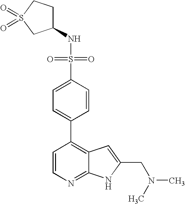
C1=CN=C2C(=C1C1=CC=C(S(=O)(NC3CCS(=O)(=O)C3)=O)C=C1)C=C(CN(C)C)N2
